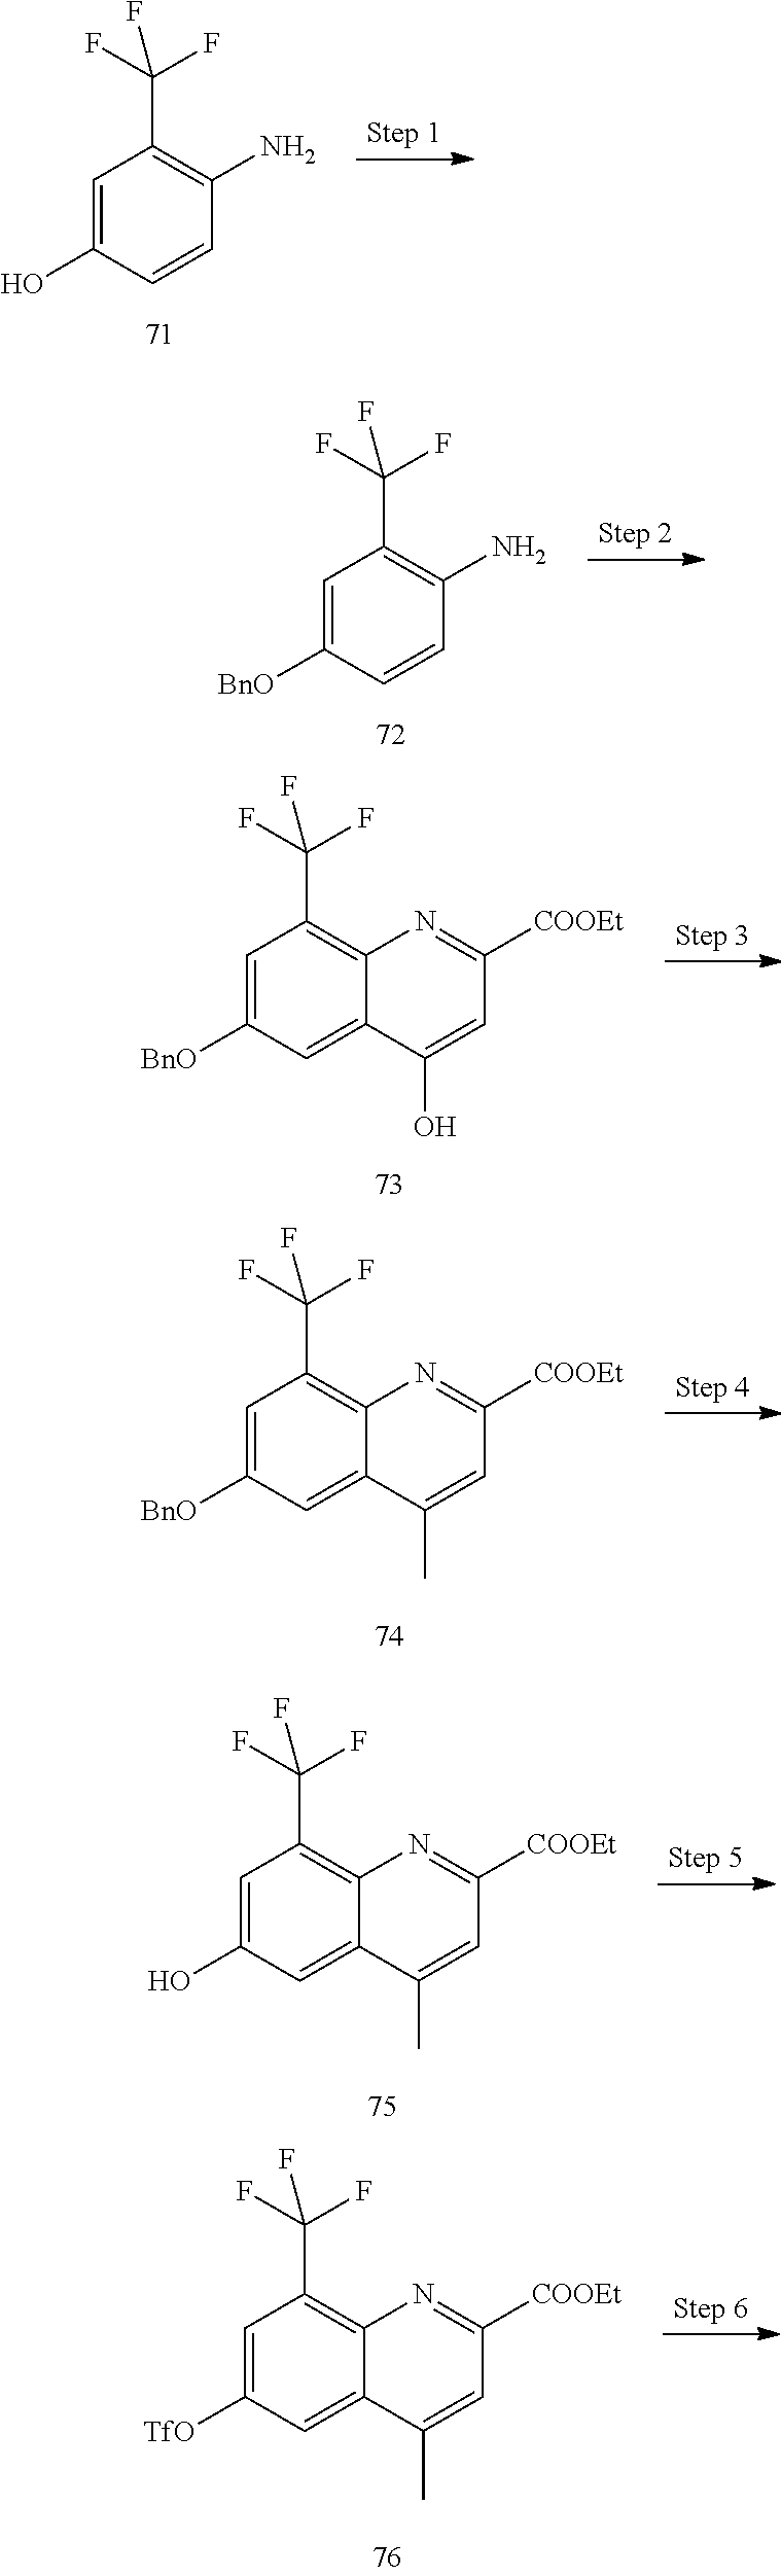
C1=C(O)C=CC(N)=C1C(F)(F)F.C1=C([BnO])C=CC(N)=C1C(F)(F)F.C1=C([BnO])C=C2C(=C1C(F)(F)F)N=C([COOEt])C=C2O.C1=C([BnO])C=C2C(=C1C(F)(F)F)N=C([COOEt])C=C2C.C1=C(O)C=C2C(=C1C(F)(F)F)N=C([COOEt])C=C2C.C1=C([TfO])C=C2C(=C1C(F)(F)F)N=C([COOEt])C=C2C
